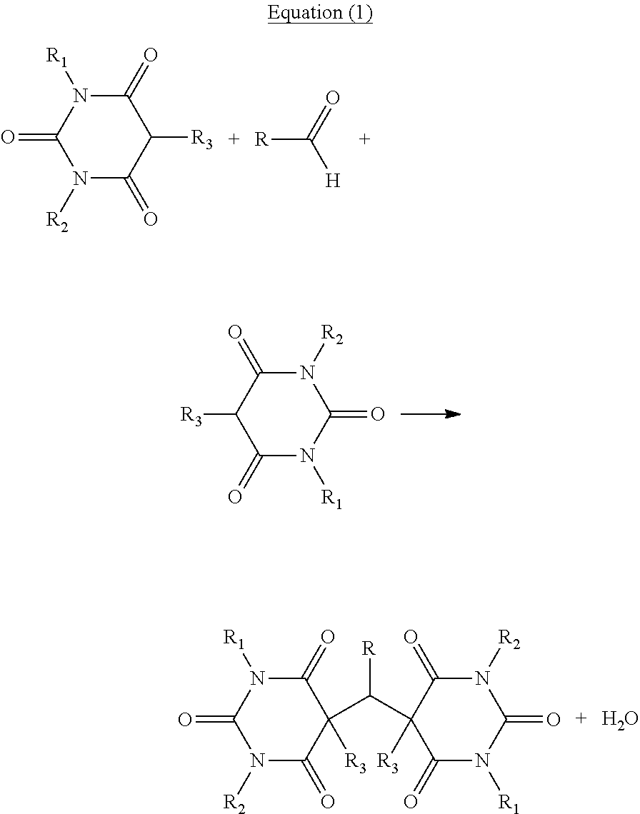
C1(=O)N([R1])C(=O)N([R2])C(=O)C1[R3].[R]C(=O)[H].C1(=O)N([R2])C(=O)N([R1])C(=O)C1[R3].C1(=O)N([R1])C(=O)N([R2])C(=O)C1(C(C1([R3])C(=O)N([R1])C(=O)N([R2])C1=O)[R])[R3].O
